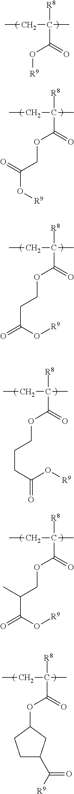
CCC(C)([R8])C(O[R9])=O.CCC(C)([R8])C(OCC(=O)O[R9])=O.CCC(C)([R8])C(OCCC(O[R9])=O)=O.CCC(C)([R8])C(OCCCC(O[R9])=O)=O.CCC(C)([R8])C(OCC(C(O[R9])=O)C)=O.CCC(C)([R8])C(OC1CCC(C([R9])=O)C1)=O
